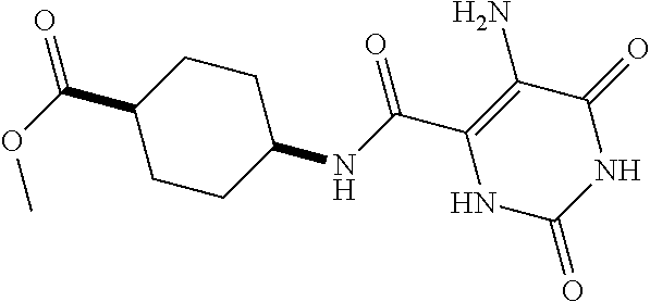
C1(NC(C2=C(N)C(=O)NC(=O)N2)=O)CCC(C(OC)=O)CC1
